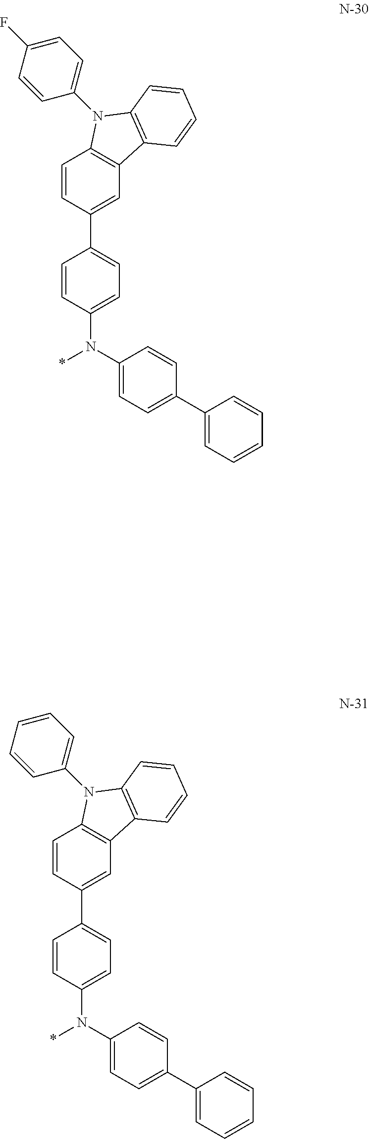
C1(F)=CC=C(N2C3=C(C=C(C4=CC=C(N(C5=CC=C(C6=CC=CC=C6)C=C5)*)C=C4)C=C3)C3=C2C=CC=C3)C=C1.C1=CC=C(N2C3=C(C=C(C4=CC=C(N(C5=CC=C(C6=CC=CC=C6)C=C5)*)C=C4)C=C3)C3=C2C=CC=C3)C=C1
